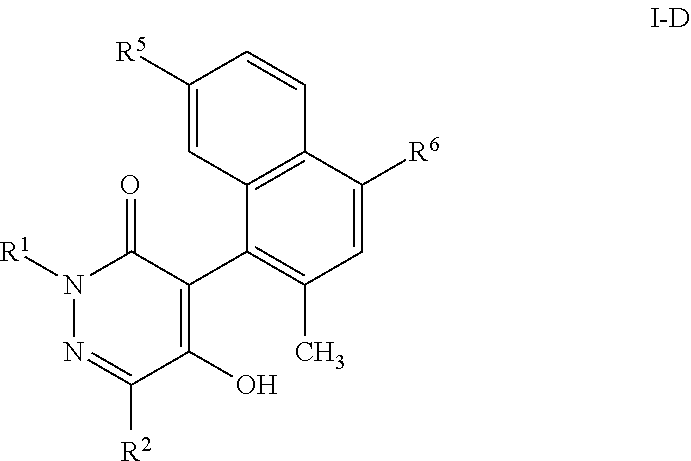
C1=C([R6])C2=C(C(C3=C(O)C([R2])=NN([R1])C3=O)=C1C)C=C([R5])C=C2
